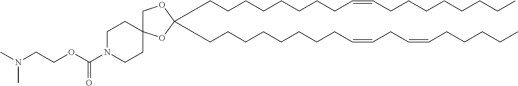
C(CCCCCCCC=CCC=CCCCCC)C1(CCCCCCCCC=CCCCCCCCC)OCC2(O1)CCN(C(OCCN(C)C)=O)CC2
